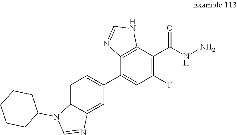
C12=C(C(C3=CC=C4C(=C3)N=CN4C3CCCCC3)=CC(F)=C1C(NN)=O)N=CN2
